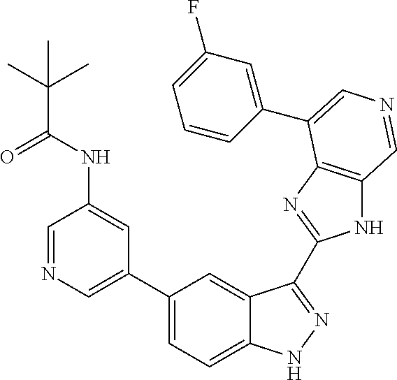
C1(C2=CN=CC(NC(C(C)(C)C)=O)=C2)=CC=C2C(=C1)C(C1=NC3=C(N1)C=NC=C3C1=CC(F)=CC=C1)=NN2
